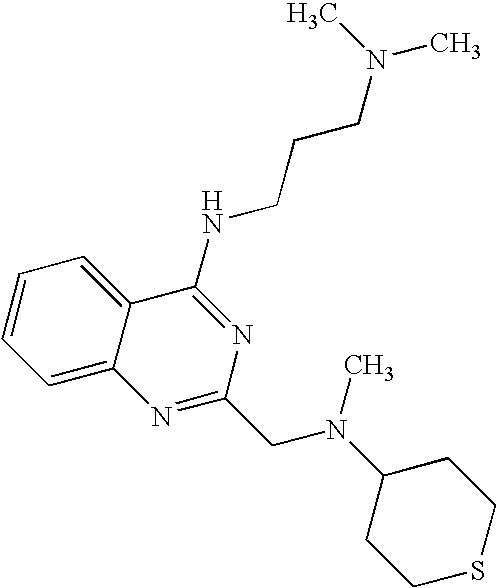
C1=C2C(=CC=C1)C(NCCCN(C)C)=NC(CN(C)C1CCSCC1)=N2
